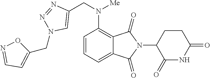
C12=CC=CC(N(CC3=CN(CC4=CC=NO4)N=N3)[Me])=C1C(=O)N(C1C(=O)NC(=O)CC1)C2=O
